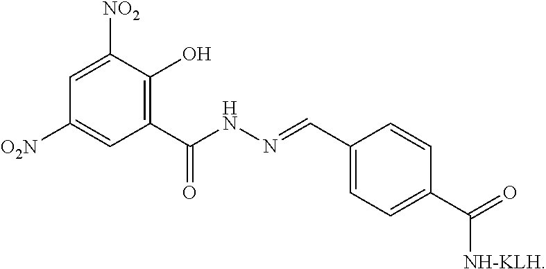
C1([NO2])=CC([O2N])=CC(C(NN=CC2=CC=C(C(=O)[NH-KLH])C=C2)=O)=C1O
